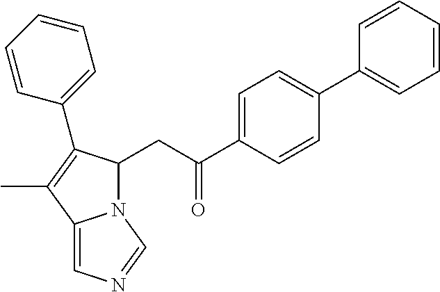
C1=C(C(=O)CC2N3C(=CN=C3)C(C)=C2C2=CC=CC=C2)C=CC(C2=CC=CC=C2)=C1
